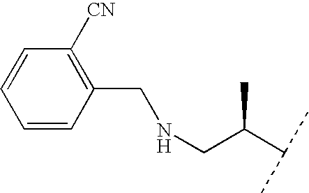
C1=CC(CNCC(C(C)C)C)=C([CN])C=C1
